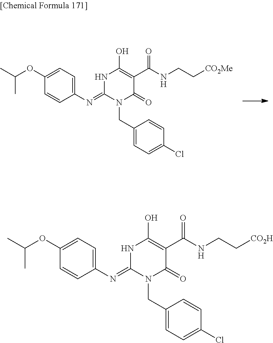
N1C(=NC2=CC=C(OC(C)C)C=C2)N(CC2=CC=C(Cl)C=C2)C(=O)C(C(NCC[CO2Me])=O)=C1O.N1C(=NC2=CC=C(OC(C)C)C=C2)N(CC2=CC=C(Cl)C=C2)C(=O)C(C(NCC[CO2H])=O)=C1O
